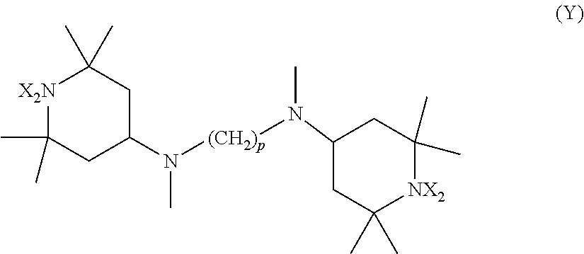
N([(CH2)p]N(C)C1CC(C)(C)[NX2]C(C)(C)C1)(C1CC(C)(C)[X2N]C(C)(C)C1)C
